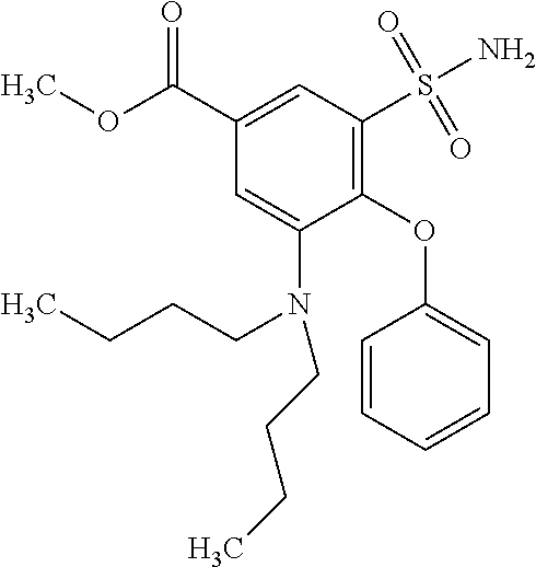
C1=CC=CC=C1OC1=C(S(N)(=O)=O)C=C(C(OC)=O)C=C1N(CCCC)CCCC
